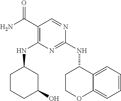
C1(NC2CCOC3=CC=CC=C23)=NC(NC2CCCC(O)C2)=C(C(N)=O)C=N1
